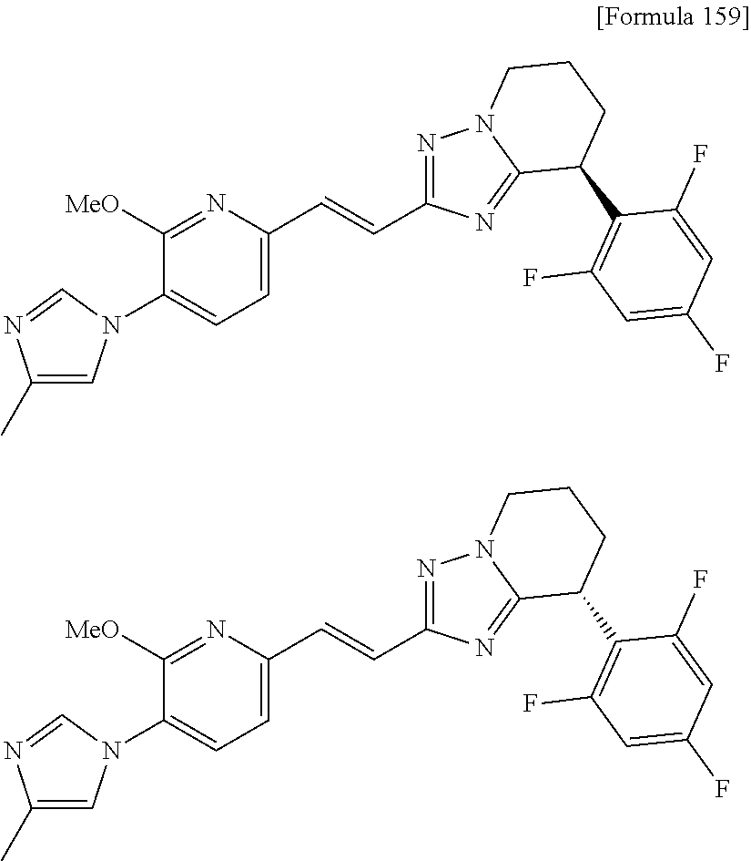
C1=C(C=CC2=NN3C(=N2)C(C2=C(F)C=C(F)C=C2F)CCC3)N=C([MeO])C(N2C=C(C)N=C2)=C1.C1=C(C=CC2=NN3C(=N2)C(C2=C(F)C=C(F)C=C2F)CCC3)N=C([MeO])C(N2C=C(C)N=C2)=C1
